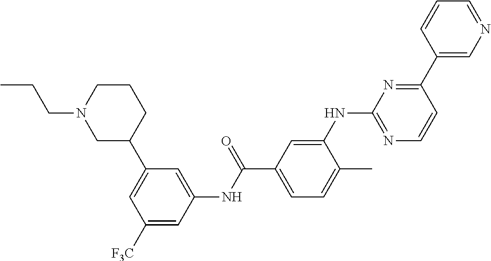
C1=C(C2CCCN(CCC)C2)C=C(NC(C2=CC=C(C)C(NC3=NC=CC(C4=CN=CC=C4)=N3)=C2)=O)C=C1[F3C]
